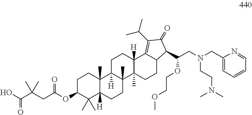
OC(C(CC(OC1C(C)(C)C2([H])C(C)(CC1)C1([H])C(C)(CC2)C2(C)C([H])(CC1)C1=C(C(C)C)C(=O)C(C(CN(CCN(C)C)CC3=CC=CC=N3)OCCOC)C1CC2)=O)(C)C)=O
